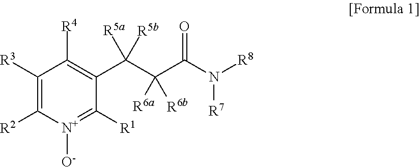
C1([R3])=C([R2])[N+]([O-])=C([R1])C(C(C(C(N([R8])[R7])=O)([R6a])[R6b])([R5a])[R5b])=C1[R4]
